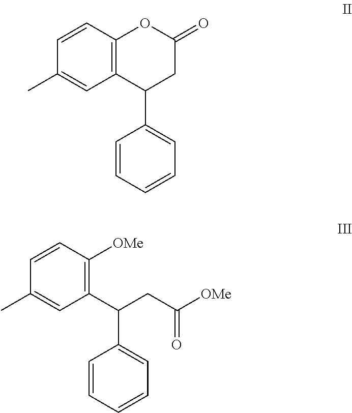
C1=CC2=C(C=C1C)C(C1=CC=CC=C1)CC(=O)O2.C1=CC([OMe])=C(C(C2=CC=CC=C2)CC([OMe])=O)C=C1C
